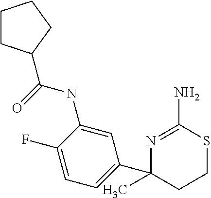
N(C1=CC(C2(C)CCSC(N)=N2)=CC=C1F)C(=O)C1CCCC1
